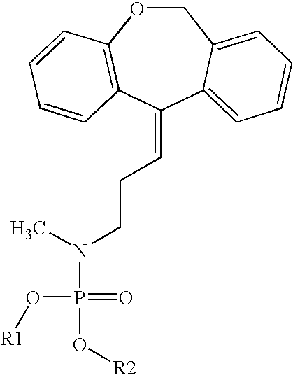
C1OC2=C(C(=CCCN(P(O[R2])(=O)O[R1])C)C3=CC=CC=C13)C=CC=C2
